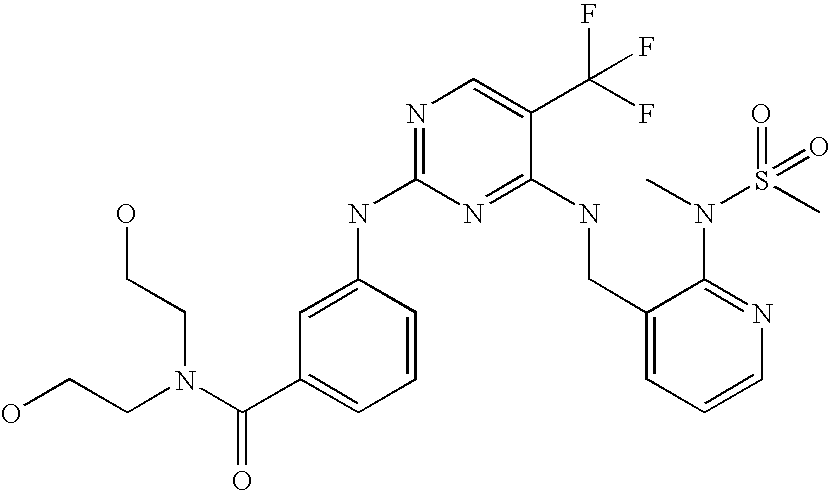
C1(CNC2=NC(NC3=CC(C(N(CCO)CCO)=O)=CC=C3)=NC=C2C(F)(F)F)=CC=CN=C1N(C)S(C)(=O)=O
